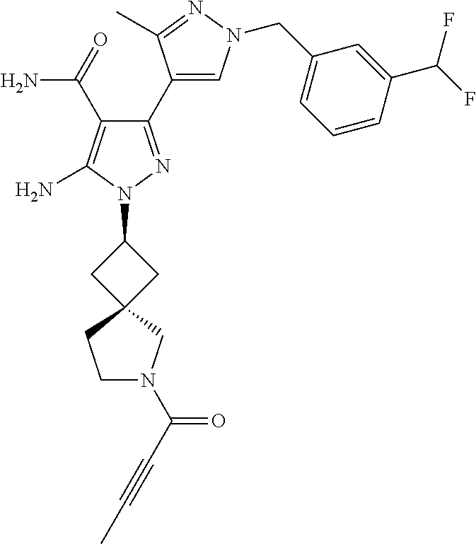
C1(C(N)=O)=C(N)N(C2CC3(C2)CCN(C(=O)C#CC)C3)N=C1C1=CN(CC2=CC=CC(C(F)F)=C2)N=C1C
